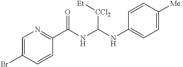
C1=C(Br)C=CC(C(NC(NC2=CC=C([Me])C=C2)[CCl2][Et])=O)=N1
